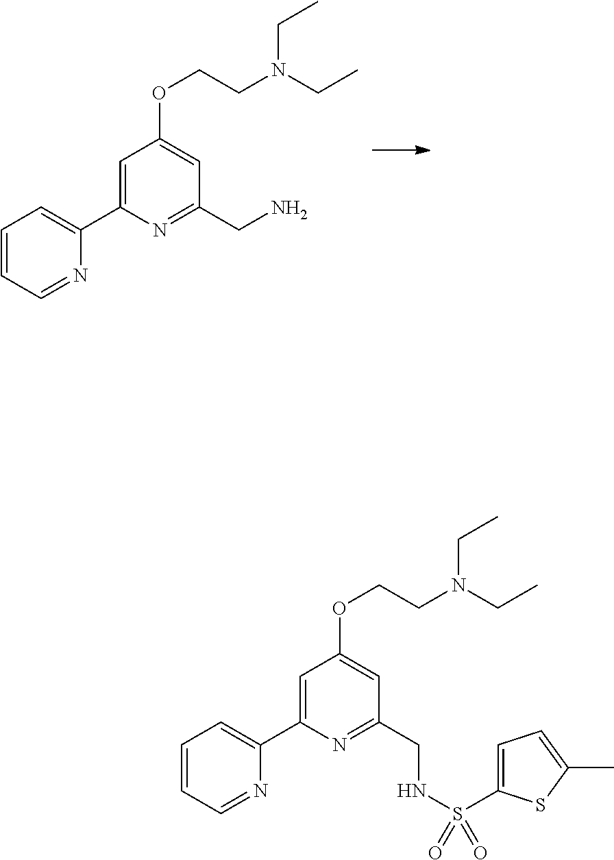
C1=CC=NC(C2=CC(OCCN(CC)CC)=CC(CN)=N2)=C1.C1=CC=NC(C2=CC(OCCN(CC)CC)=CC(CNS(=O)(C3=CC=C(C)S3)=O)=N2)=C1
